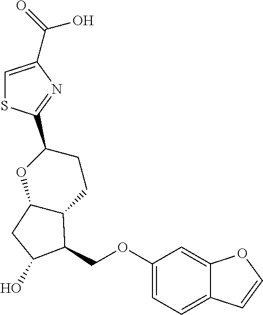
C1=C(C(=O)O)N=C(C2CCC3C(O2)CC(O)C3COC2=CC=C3C(=C2)OC=C3)S1
